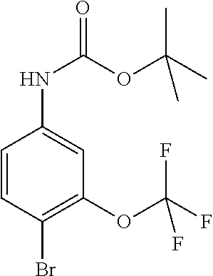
C1=CC(Br)=C(OC(F)(F)F)C=C1NC(OC(C)(C)C)=O
